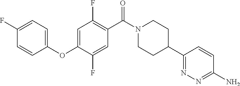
C1=C(OC2=CC=C(F)C=C2)C(F)=CC(C(N2CCC(C3=NN=C(N)C=C3)CC2)=O)=C1F
